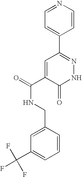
C1=C(C2=NNC(=O)C(C(=O)NCC3=CC(C(F)(F)F)=CC=C3)=C2)C=CN=C1
